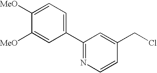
C1=C([MeO])C([MeO])=CC(C2=NC=CC(CCl)=C2)=C1
